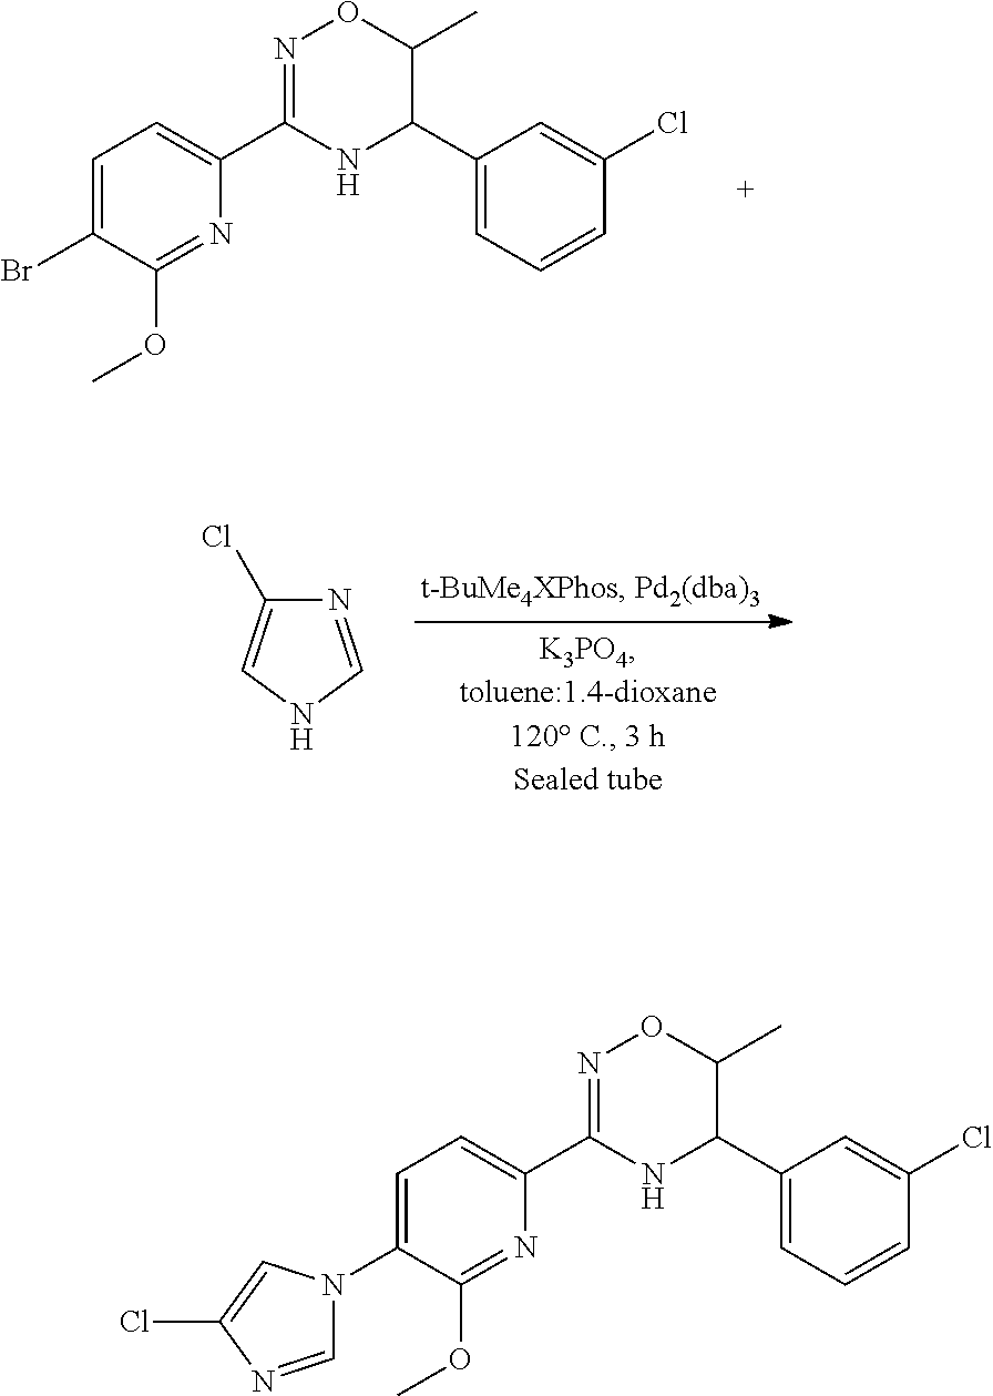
N1=C(OC)C(Br)=CC=C1C1=NOC(C)C(C2=CC=CC(Cl)=C2)N1.N1=CNC=C1Cl.N1=C(OC)C(N2C=NC(Cl)=C2)=CC=C1C1=NOC(C)C(C2=CC=CC(Cl)=C2)N1
